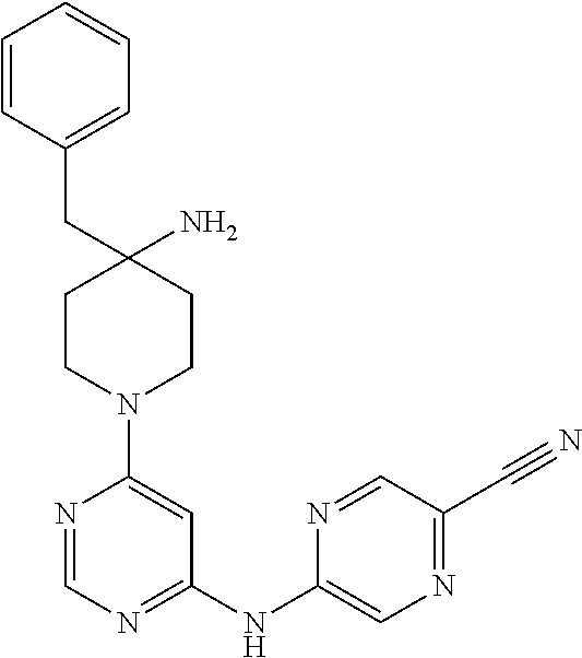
N1=CN=C(NC2=CN=C(C#N)C=N2)C=C1N1CCC(N)(CC2=CC=CC=C2)CC1
